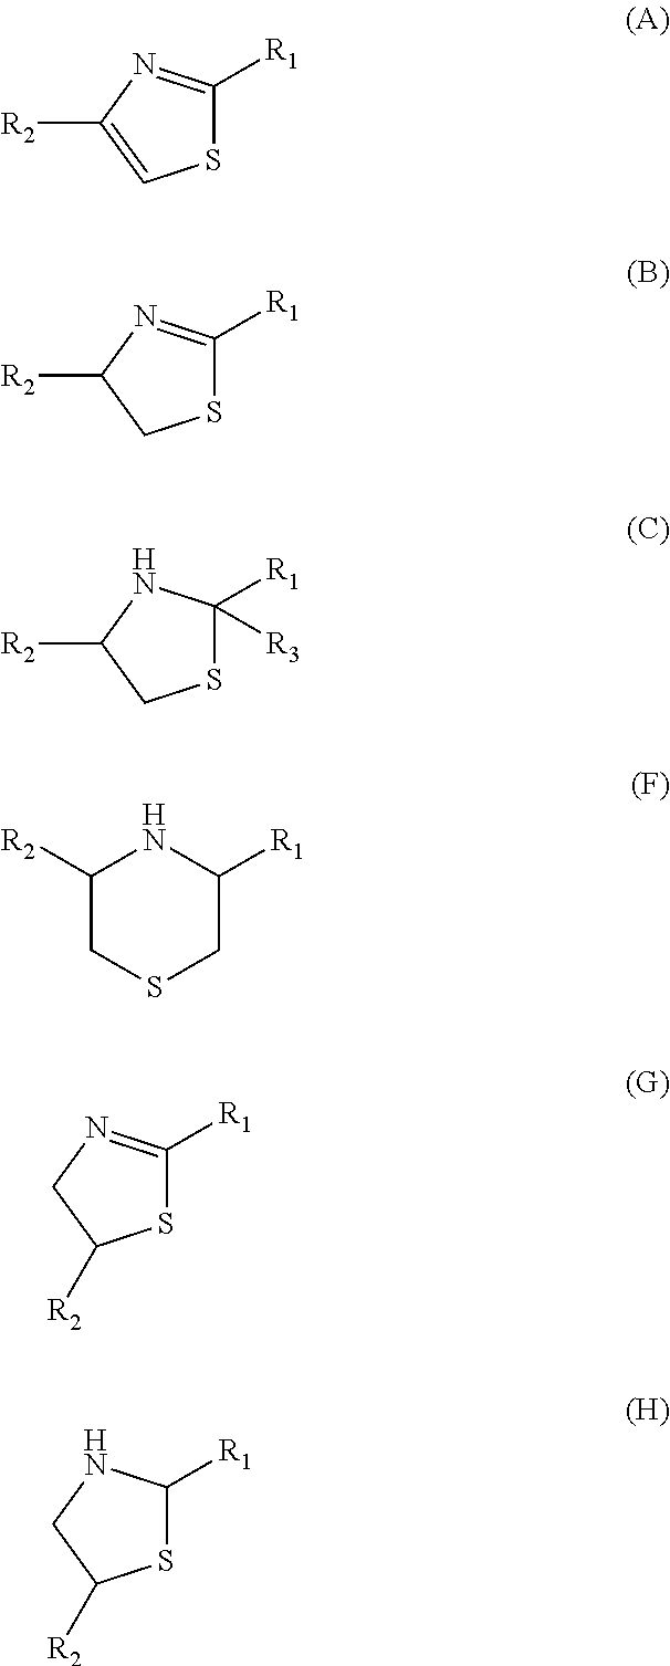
S1C([R1])=NC([R2])=C1.S1C([R1])=NC([R2])C1.S1C([R1])([R3])NC([R2])C1.C1([R2])CSCC([R1])N1.S1C([R1])=NCC1[R2].S1C([R1])NCC1[R2]
